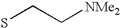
SCC[NMe2]
